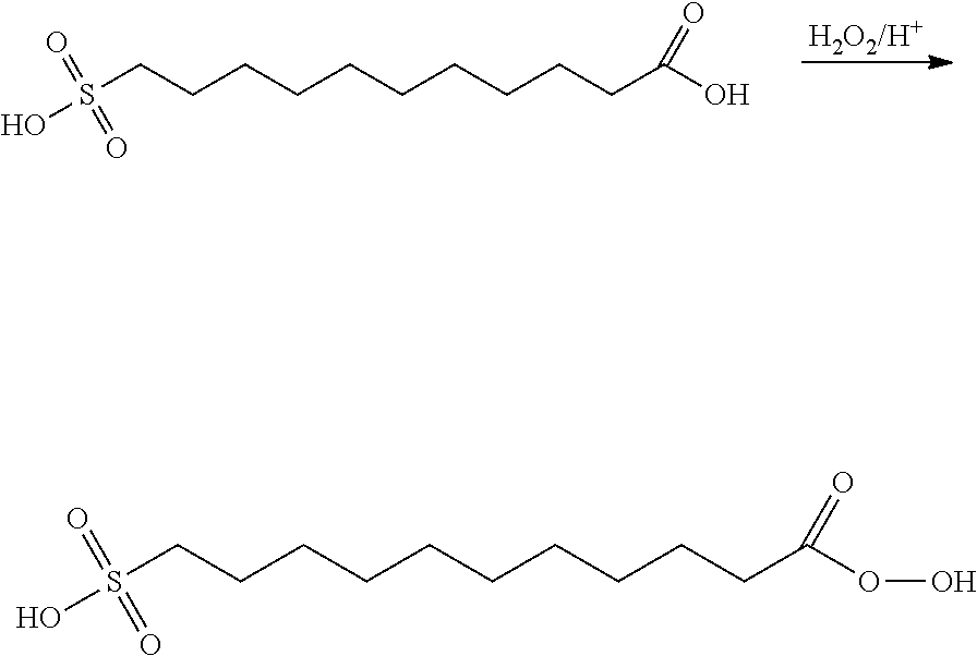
OS(=O)(=O)CCCCCCCCCCC(O)=O.OS(=O)(=O)CCCCCCCCCCC(OO)=O
